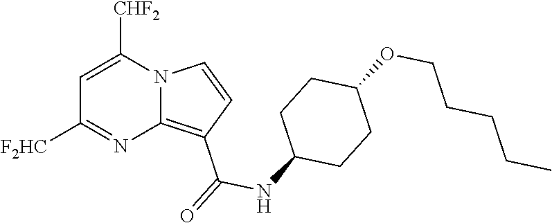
C1=C([CHF2])N2C(=C(C(=O)NC3CCC(OCCCCC)CC3)C=C2)N=C1[F2HC]
